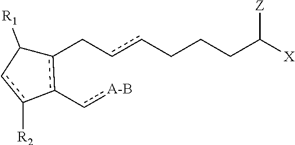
c1(CccCCCC([X])[Z])c(-c[A-B])-c([R2])cC1[R1]
